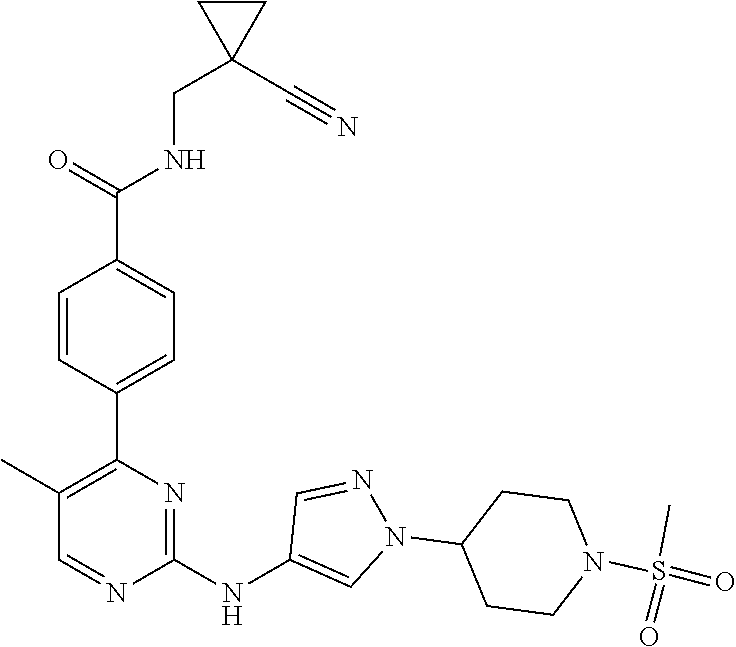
C1(C2=C(C)C=NC(NC3=CN(C4CCN(S(=O)(C)=O)CC4)N=C3)=N2)=CC=C(C(=O)NCC2(C#N)CC2)C=C1
